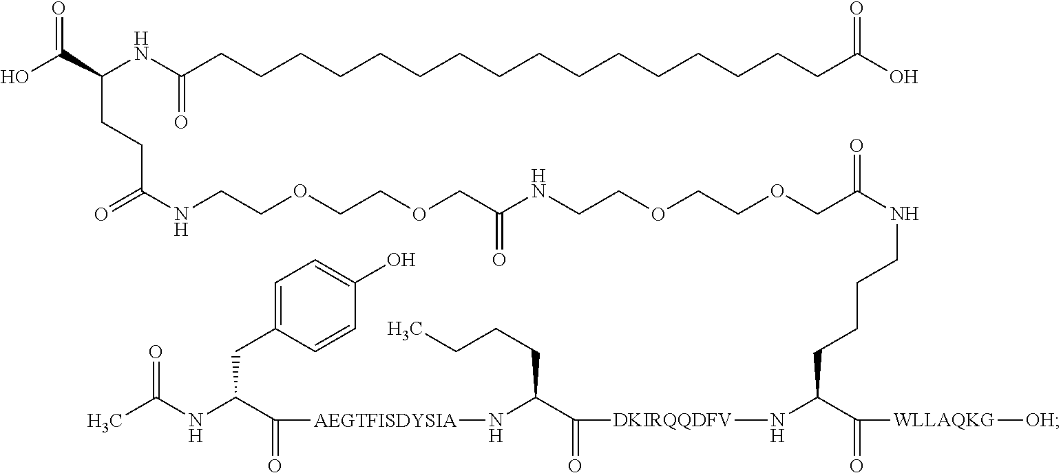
C(=O)([WLLAQKG][OH])C(N[DKIRQQDFV]C(C(CCCC)N[AEGTFISDYSIA]C(C(NC(C)=O)CC1=CC=C(O)C=C1)=O)=O)CCCCNC(=O)COCCOCCNC(COCCOCCNC(CCC(C(O)=O)NC(CCCCCCCCCCCCCCCCC(O)=O)=O)=O)=O
